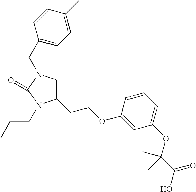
C1N(CC2=CC=C(C)C=C2)C(=O)N(CCC)C1CCOC1=CC(OC(C(=O)O)(C)C)=CC=C1
